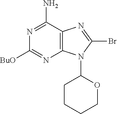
C1([BuO])=NC2=C(C(N)=N1)N=C(Br)N2C1CCCCO1
